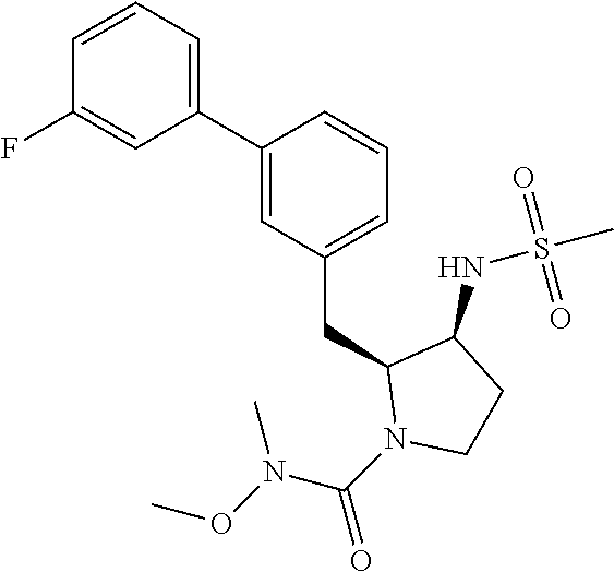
C1(C2=CC(CC3N(C(N(OC)C)=O)CCC3NS(C)(=O)=O)=CC=C2)=CC=CC(F)=C1
